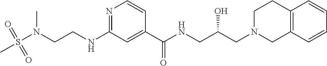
C1(NCCN(S(C)(=O)=O)C)=NC=CC(C(NCC(CN2CCC3=C(C2)C=CC=C3)O)=O)=C1
